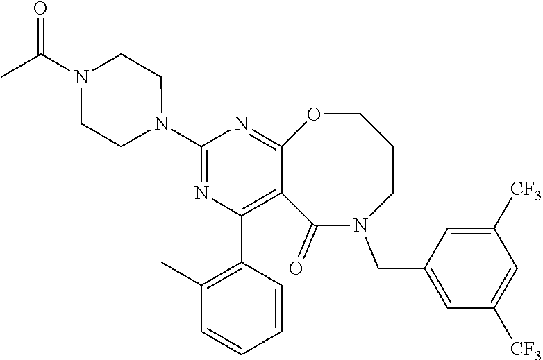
C12=C(C3=C(C)C=CC=C3)N=C(N3CCN(C(=O)C)CC3)N=C1OCCCN(CC1=CC([CF3])=CC([CF3])=C1)C2=O
